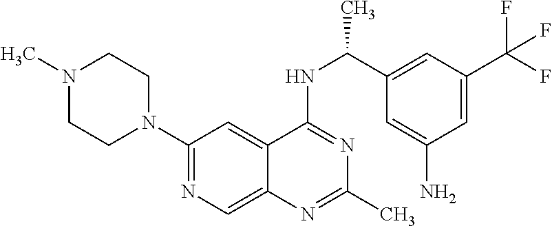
N1(C)CCN(C2=NC=C3C(=C2)C(NC(C2=CC(C(F)(F)F)=CC(N)=C2)C)=NC(C)=N3)CC1
